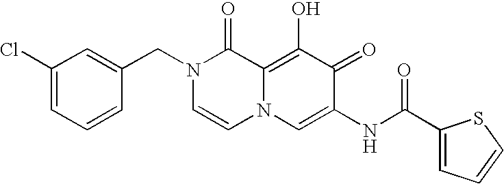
C1(Cl)=CC=CC(CN2C=CN3C(=C(O)C(=O)C(NC(C4=CC=CS4)=O)=C3)C2=O)=C1
